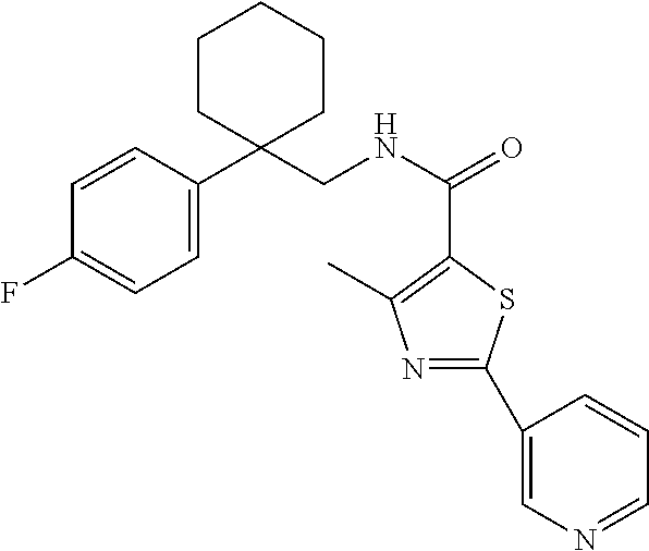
C1=C(C2(CNC(=O)C3=C(C)N=C(C4=CN=CC=C4)S3)CCCCC2)C=CC(F)=C1
